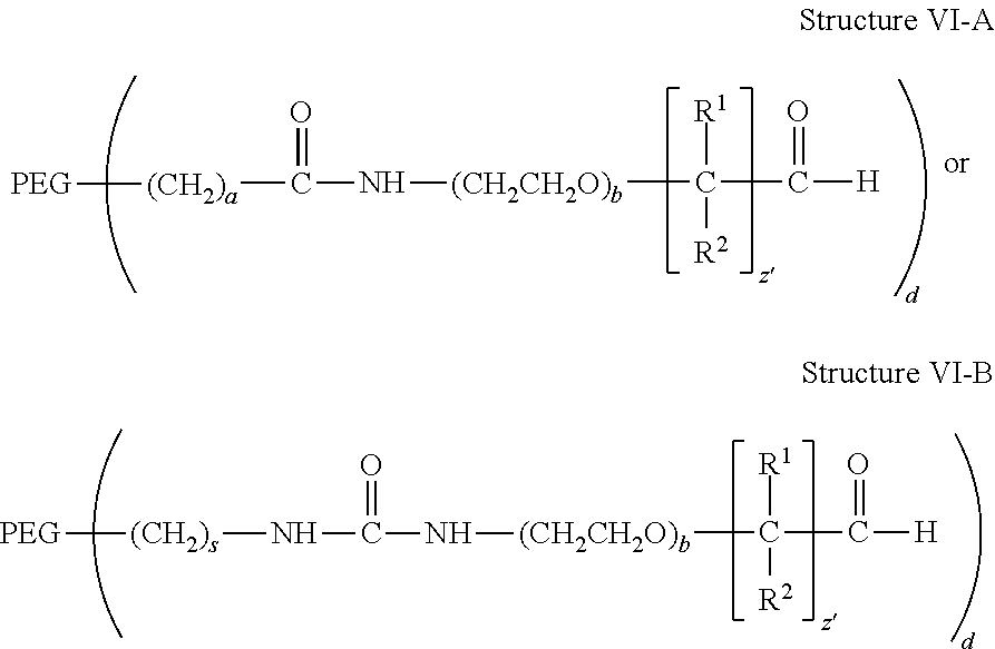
[(CH2CH2O)b](C([R1])([R2])C(=O)[H])NC(=O)[(CH2)a][PEG].[(CH2CH2O)b](C([R1])([R2])C(=O)[H])NC(=O)N[(CH2)s][PEG]
